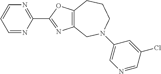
C1=NC(C2=NC3=C(O2)CCCN(C2=CN=CC(Cl)=C2)C3)=NC=C1
